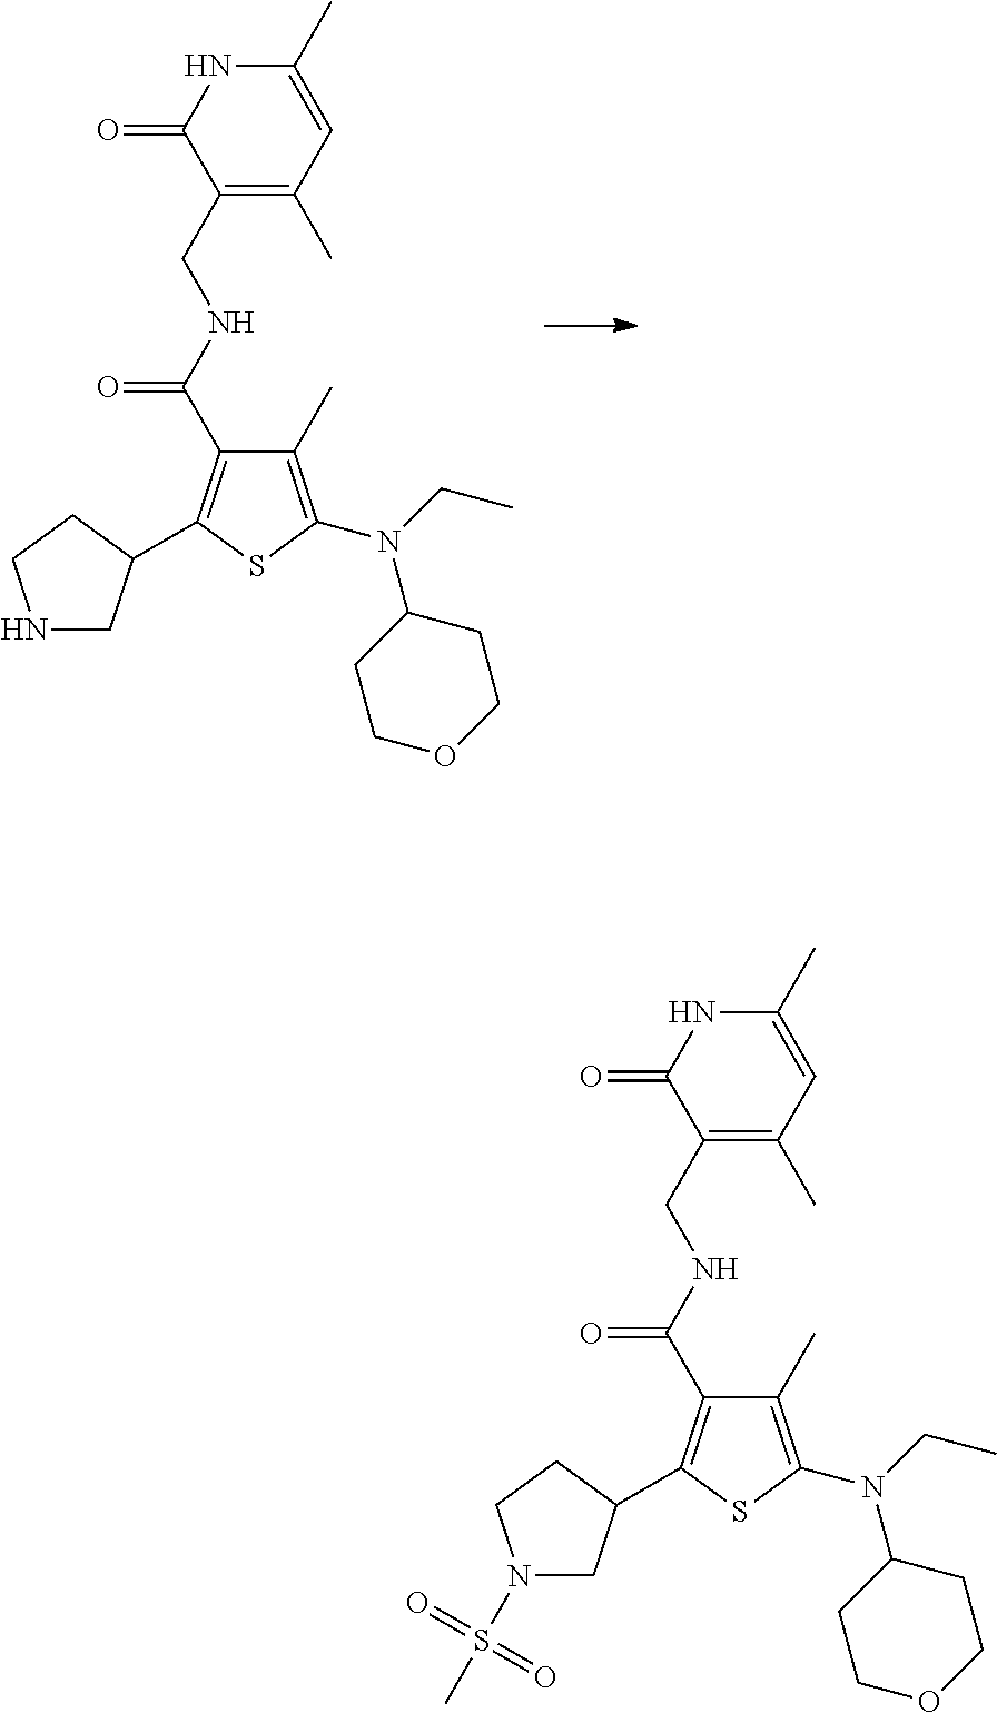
C1(CNC(=O)C2=C(C3CNCC3)SC(N(CC)C3CCOCC3)=C2C)=C(C)C=C(C)NC1=O.C1(CNC(=O)C2=C(C3CN(S(=O)(=O)C)CC3)SC(N(CC)C3CCOCC3)=C2C)=C(C)C=C(C)NC1=O
